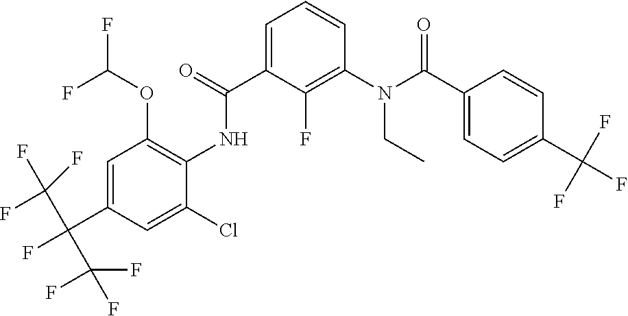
C1=C(C(=O)NC2=C(OC(F)F)C=C(C(F)(C(F)(F)F)C(F)(F)F)C=C2Cl)C(F)=C(N(C(C2=CC=C(C(F)(F)F)C=C2)=O)CC)C=C1
